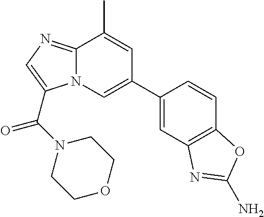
C1(C2=CN3C(=NC=C3C(N3CCOCC3)=O)C(C)=C2)=CC2=C(C=C1)OC(N)=N2
